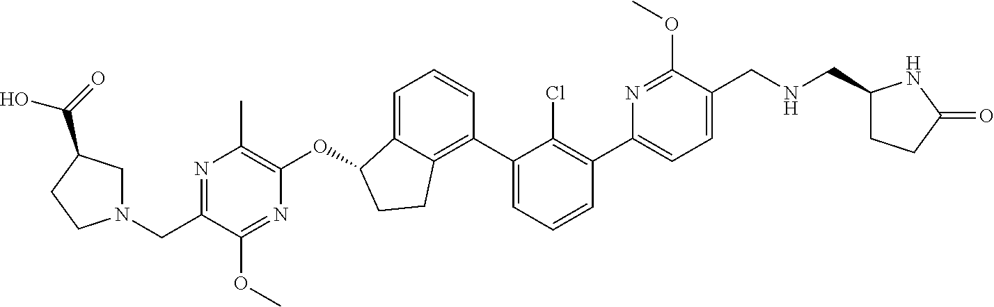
O(C1C2=CC=CC(C3=CC=CC(C4=CC=C(CNCC5CCC(=O)N5)C(OC)=N4)=C3Cl)=C2CC1)C1=C(C)N=C(CN2CC(C(=O)O)CC2)C(OC)=N1
